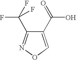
C1(C(=O)O)=CON=C1C(F)(F)F
